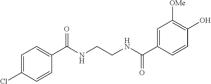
C1=C(C(NCCNC(C2=CC=C(Cl)C=C2)=O)=O)C=CC(O)=C1[OMe]
